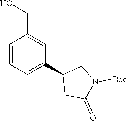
C1=CC=C(C2CC(=O)N([Boc])C2)C=C1CO
